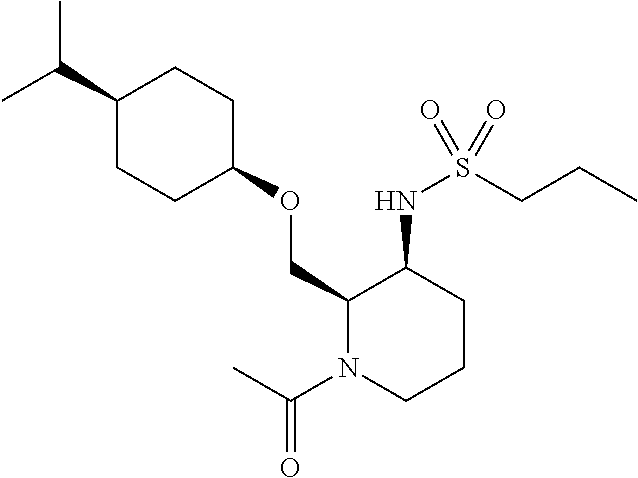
C(C)(C)C1CCC(OCC2N(C(C)=O)CCCC2NS(CCC)(=O)=O)CC1
